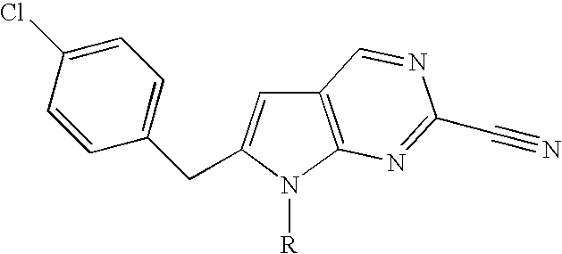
C1=CC(Cl)=CC=C1CC1=CC2=C(N1[R])N=C(C#N)N=C2
